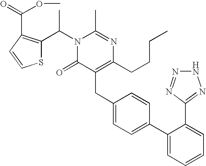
C(C1=CC=C(C2=CC=CC=C2C2=NNN=N2)C=C1)C1=C(CCCC)N=C(C)N(C(C)C2=C(C(OC)=O)C=CS2)C1=O
